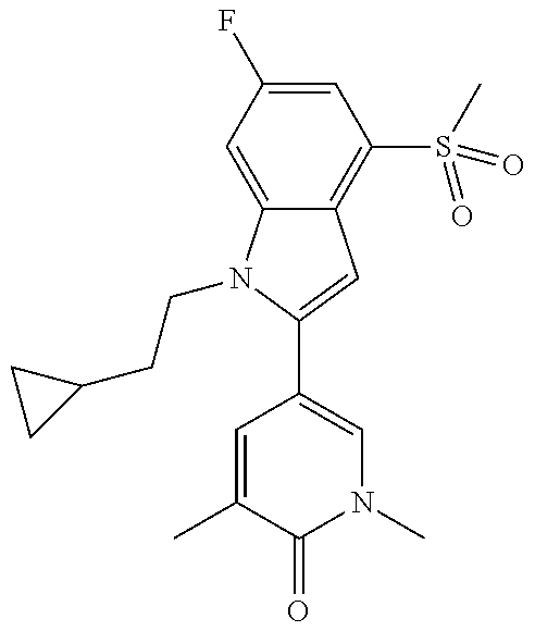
C12=C(S(C)(=O)=O)C=C(F)C=C1N(CCC1CC1)C(C1=CN(C)C(=O)C(C)=C1)=C2
